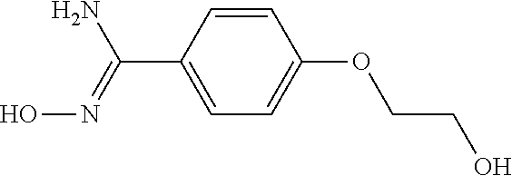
C(C1=CC=C(OCCO)C=C1)(=NO)N
